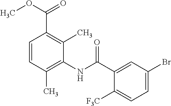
C1=CC(C)=C(NC(=O)C2=CC(Br)=CC=C2[F3C])C(C)=C1C(OC)=O
